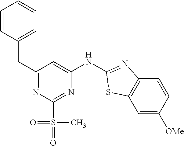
C1(CC2=CC=CC=C2)=NC(S(=O)(=O)C)=NC(NC2=NC3=C(C=C([OMe])C=C3)S2)=C1
